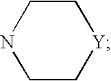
C1CNCC[Y]1
